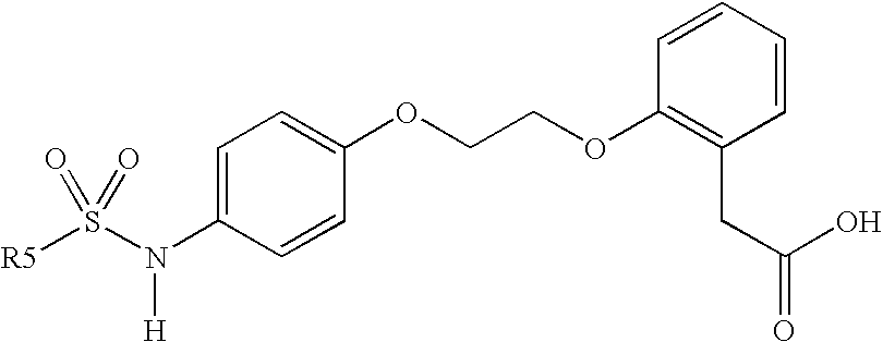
[R5]S(N(C1=CC=C(OCCOC2=C(CC(O)=O)C=CC=C2)C=C1)[H])(=O)=O
